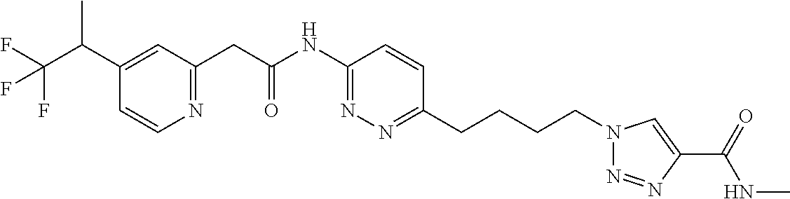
C(C1=CC(CC(NC2=NN=C(CCCCN3N=NC(C(=O)NC)=C3)C=C2)=O)=NC=C1)(C(F)(F)F)C
